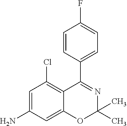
C1=C(N)C=C2C(=C1Cl)C(C1=CC=C(F)C=C1)=NC(C)(C)O2
